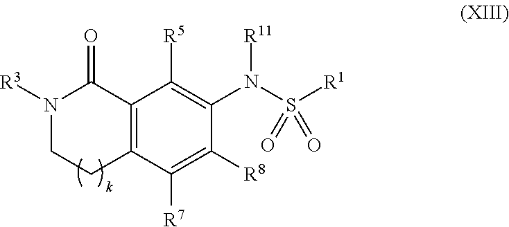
C12=C(C([R7])=C([R8])C(N(S([R1])(=O)=O)[R11])=C1[R5])CCN([R3])C2=O
